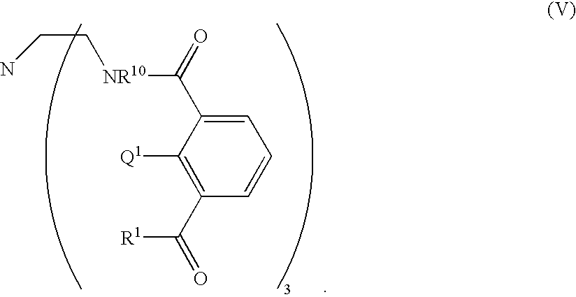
C1=C(C(=O)[NR10]CCN)C([Q1])=C(C([R1])=O)C=C1
